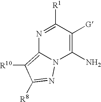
N1=C([R1])C([G])=C(N)N2C1=C([R10])C([R8])=N2
